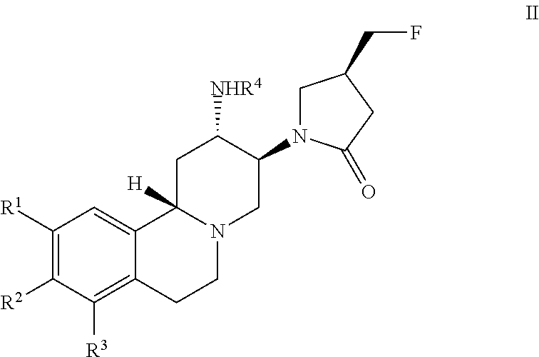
C1([R1])=C([R2])C([R3])=C2C(=C1)C1([H])N(CC2)CC(N2CC(CF)CC2=O)C([NHR4])C1
